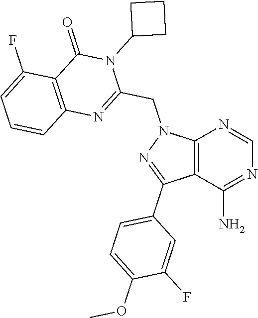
C12=C(C(N)=NC=N1)C(C1=CC=C(OC)C(F)=C1)=NN2CC1=NC2=C(C(=O)N1C1CCC1)C(F)=CC=C2
